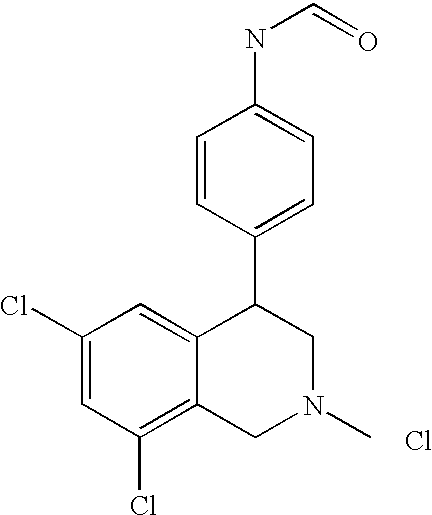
Cl.C1(Cl)=CC(Cl)=C2C(=C1)C(C1=CC=C(NC=O)C=C1)CN(C)C2
